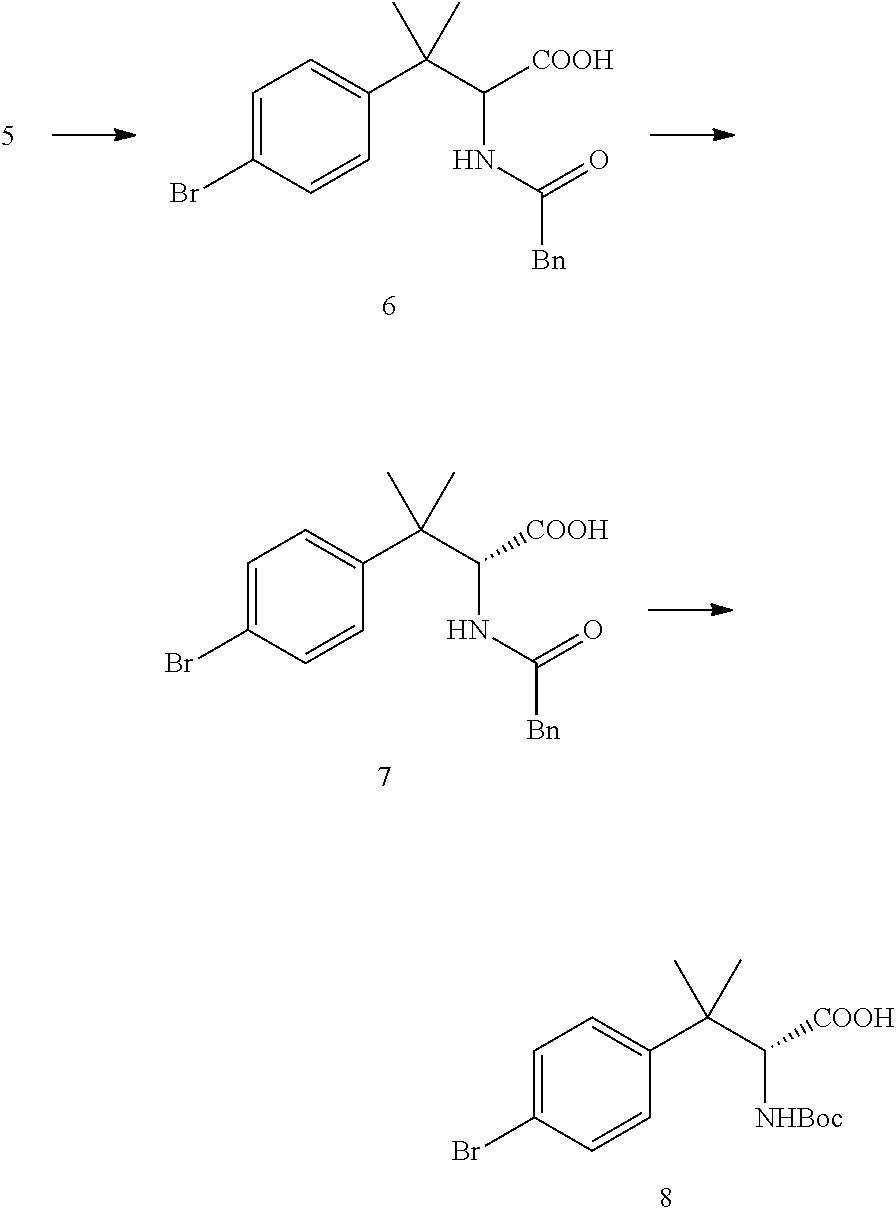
C1=C(Br)C=CC(C(C([NHBoc])[COOH])(C)C)=C1.C1=C(Br)C=CC(C(C(NC([Bn])=O)[COOH])(C)C)=C1.C1=C(Br)C=CC(C(C(NC([Bn])=O)[COOH])(C)C)=C1
